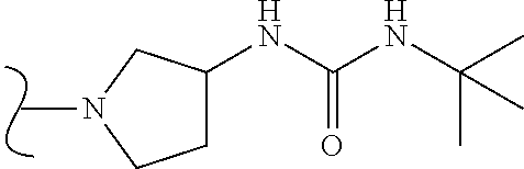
CN1CC(NC(NC(C)(C)C)=O)CC1
